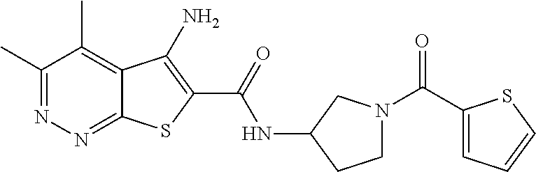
C1(C)=NN=C2C(=C1C)C(N)=C(C(=O)NC1CCN(C(C3=CC=CS3)=O)C1)S2
